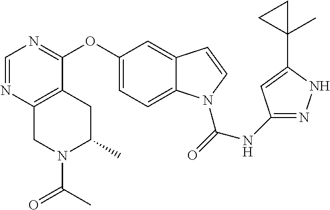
O(C1=CC=C2C(=C1)C=CN2C(=O)NC1=NNC(C2(C)CC2)=C1)C1=NC=NC2=C1CC(C)N(C(=O)C)C2
